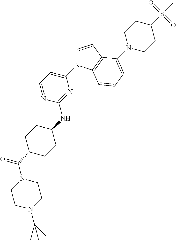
C1N(C(C)(C)C)CCN(C(C2CCC(NC3=NC(N4C=CC5=C4C=CC=C5N4CCC(S(C)(=O)=O)CC4)=CC=N3)CC2)=O)C1
